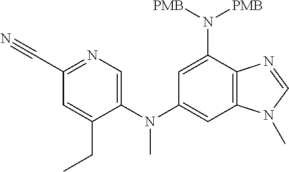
C12=C(C=C(N(C3=CN=C(C#N)C=C3CC)C)C=C1N([PMB])[PMB])N(C)C=N2
